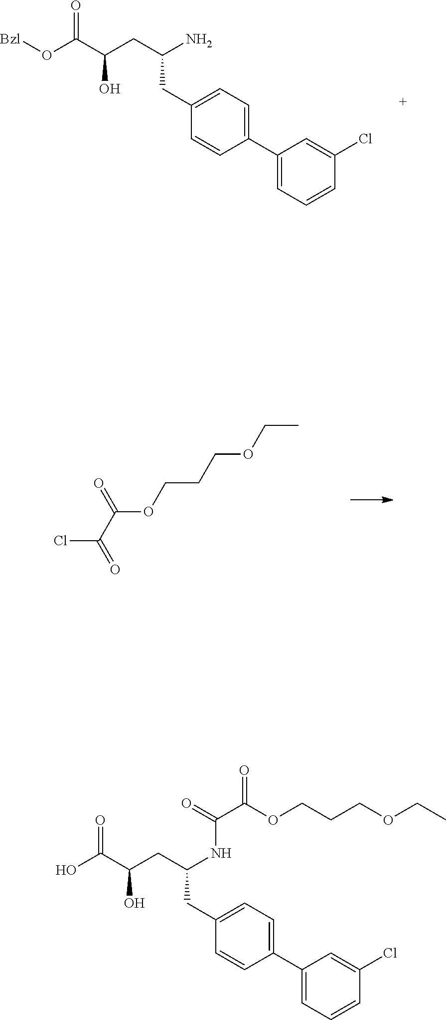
C(C(O)CC(N)CC1=CC=C(C2=CC=CC(Cl)=C2)C=C1)(O[Bzl])=O.C(CCOC(C(Cl)=O)=O)OCC.C(COC(C(=O)NC(CC(C(O)=O)O)CC1=CC=C(C2=CC=CC(Cl)=C2)C=C1)=O)COCC
